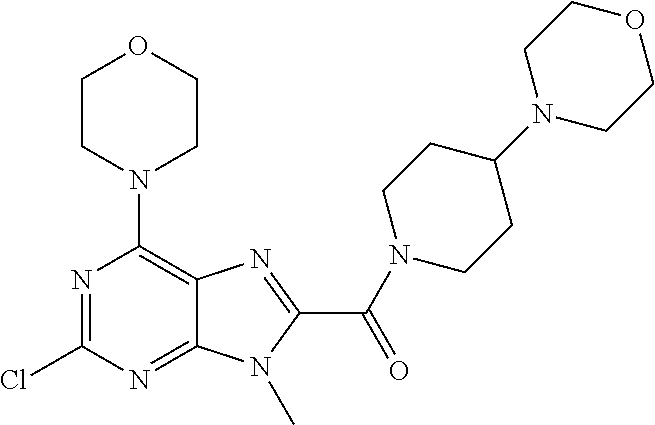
N1=C(Cl)N=C2C(=C1N1CCOCC1)N=C(C(N1CCC(N3CCOCC3)CC1)=O)N2C
